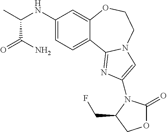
C1(NC(C)C(=O)N)=CC=C2C(=C1)OCCN1C2=NC(N2C(=O)OCC2CF)=C1
